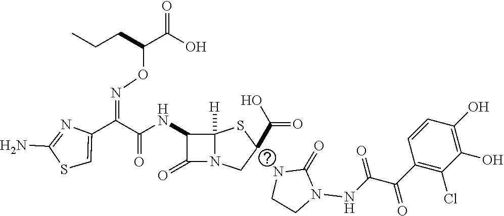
C(=O)(NC1C(=O)N2C1([H])SC(C(O)=O)(N1CCN(NC(=O)C(C3=C(Cl)C(O)=C(O)C=C3)=O)C1=O)C2)C(C1=CSC(N)=N1)=NOC(C(O)=O)CCC
